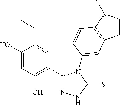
C1(C2=C(O)C=C(O)C(CC)=C2)=NNC(=S)N1C1=CC2=C(N(C)CC2)C=C1
